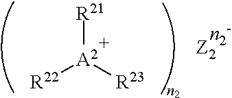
[A2]([R21])([R22])[R23]
